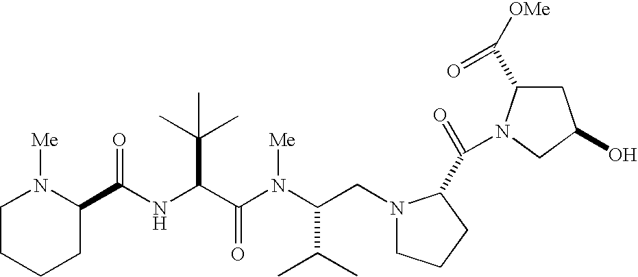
N(C(C(N(C(CN1CCCC1C(=O)N1C(C([OMe])=O)CC(O)C1)C(C)C)[Me])=O)C(C)(C)C)C(=O)C1N([Me])CCCC1
